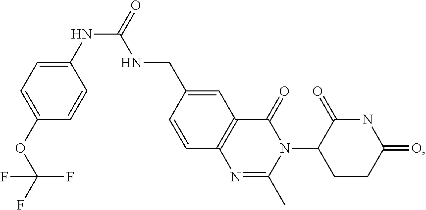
C12=C(C=C(CNC(NC3=CC=C(OC(F)(F)F)C=C3)=O)C=C1)C(=O)N(C1CCC(=O)NC1=O)C(C)=N2
